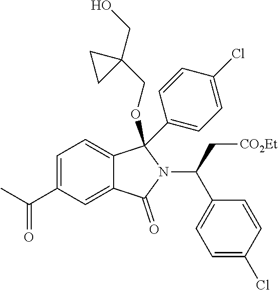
C1=C(C(C)=O)C=C2C(=C1)C(OCC1(CO)CC1)(C1=CC=C(Cl)C=C1)N(C(C1=CC=C(Cl)C=C1)C[CO2Et])C2=O
